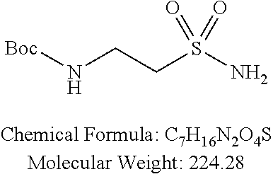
[Boc]NCCS(N)(=O)=O
